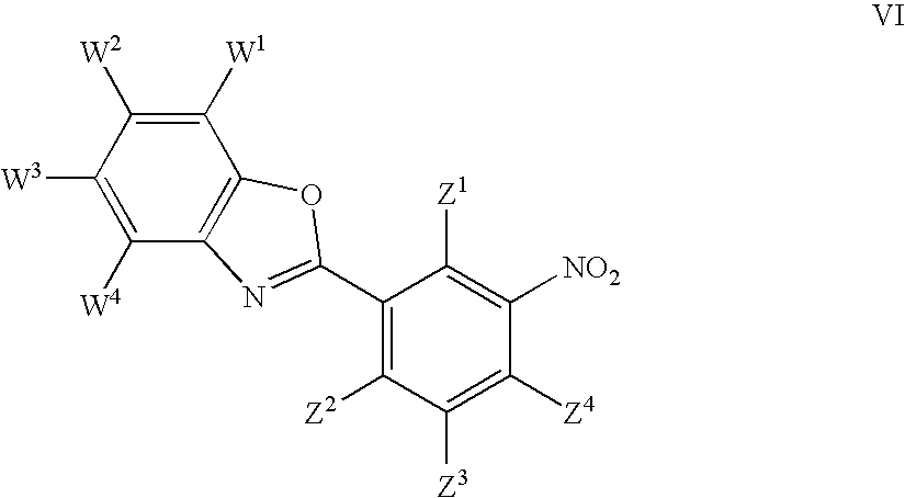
C1([W1])=C([W2])C([W3])=C([W4])C2=C1OC(C1=C([Z2])C([Z3])=C([Z4])C([NO2])=C1[Z1])=N2
